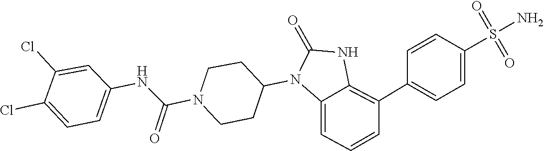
C1(=O)NC2=C(C3=CC=C(S(N)(=O)=O)C=C3)C=CC=C2N1C1CCN(C(NC2=CC=C(Cl)C(Cl)=C2)=O)CC1
